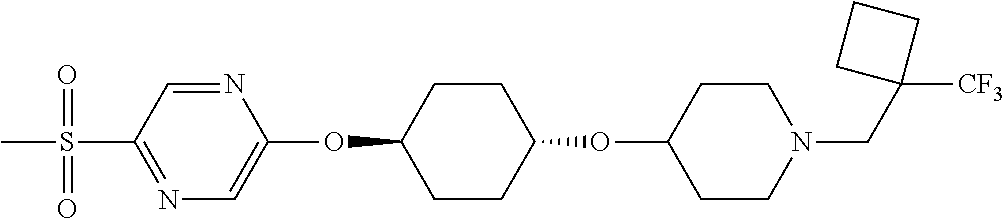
N1=C(S(C)(=O)=O)C=NC(OC2CCC(OC3CCN(CC4([CF3])CCC4)CC3)CC2)=C1
